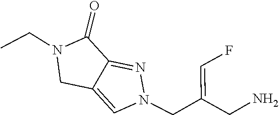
N1=C2C(=CN1CC(CN)=CF)CN(CC)C2=O
